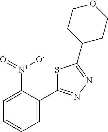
C1=C([N+]([O-])=O)C(C2=NN=C(C3CCOCC3)S2)=CC=C1
